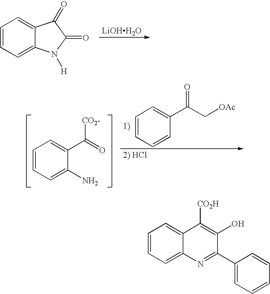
[LiOHH2O].C1=CC=C2C(=C1)C(=O)C(=O)N2[H].C1=CC=CC(C(=O)C[OAc])=C1.C1=CC=C(N)C(C([CO2-])=O)=C1.C1=CC=C2C(=C1)C([CO2H])=C(O)C(C1=CC=CC=C1)=N2
